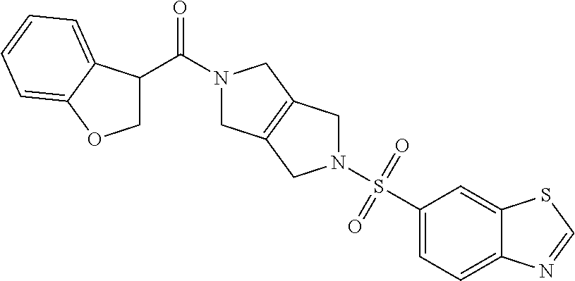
N1(S(C2=CC=C3C(=C2)SC=N3)(=O)=O)CC2=C(C1)CN(C(=O)C1COC3=CC=CC=C13)C2
